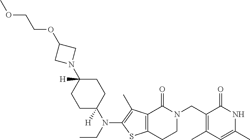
C(OC1CN(C2([H])CCC(N(CC)C3=C(C)C4=C(S3)CCN(CC3=C(C)C=C(C)NC3=O)C4=O)([H])CC2)C1)COC
